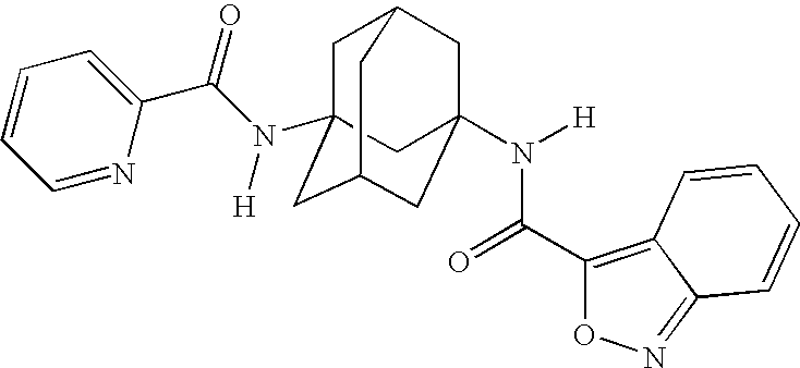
C1C2(N(C(C3=CC=CC=N3)=O)[H])CC3CC(N([H])C(C4=C5C(=NO4)C=CC=C5)=O)(CC1C3)C2
